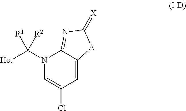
N1(C([Het])([R2])[R1])C=C(Cl)C=C2C1=NC(=[X])[A]2
